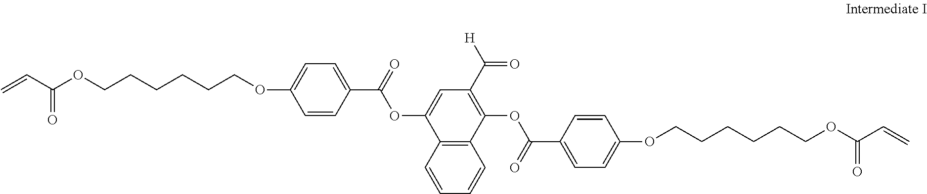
C=CC(OCCCCCCOC1=CC=C(C(=O)OC2=CC(C([H])=O)=C(OC(C3=CC=C(OCCCCCCOC(C=C)=O)C=C3)=O)C3=C2C=CC=C3)C=C1)=O
